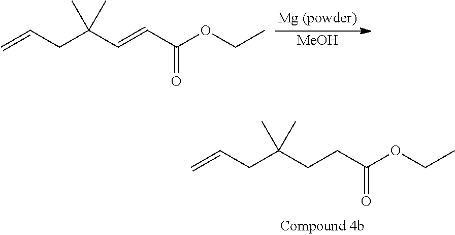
C=CCC(C)(C)C=CC(OCC)=O.[MeOH].C=CCC(C)(C)CCC(OCC)=O
